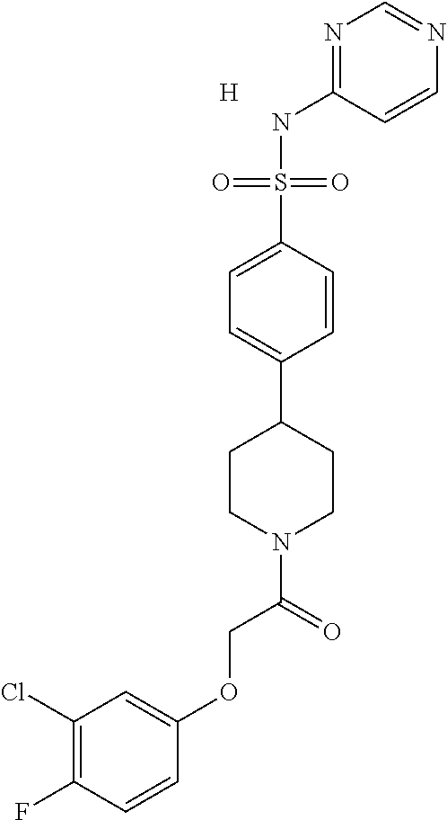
N1=C(NS(=O)(=O)C2=CC=C(C3CCN(C(COC4=CC(Cl)=C(F)C=C4)=O)CC3)C=C2)C=CN=C1.[H]
